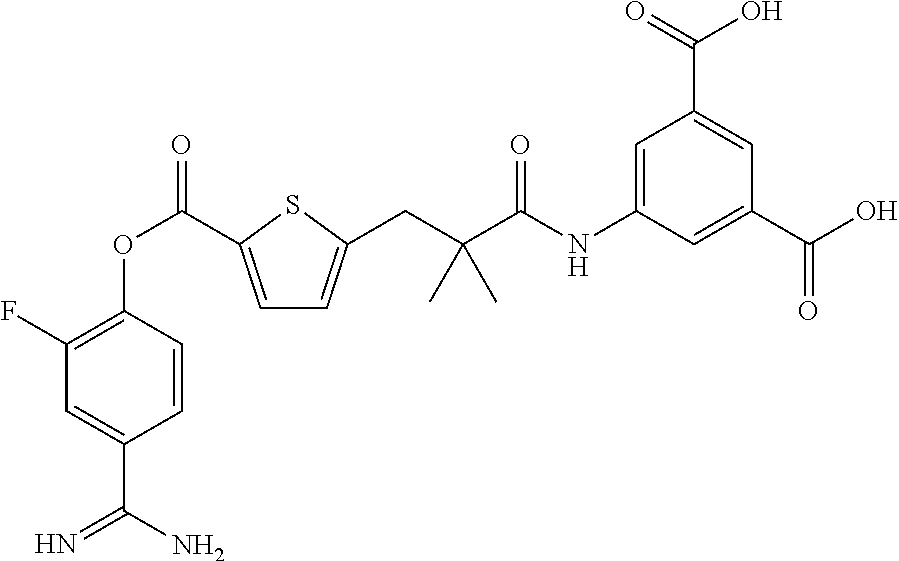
C1(F)=C(OC(=O)C2=CC=C(CC(C(=O)NC3=CC(C(=O)O)=CC(C(O)=O)=C3)(C)C)S2)C=CC(C(N)=N)=C1
